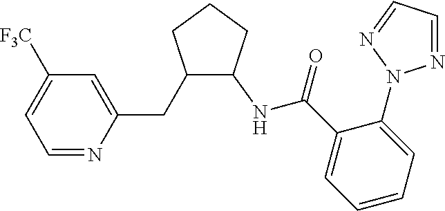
C(C1C(NC(C2=CC=CC=C2N2N=CC=N2)=O)CCC1)C1=CC([F3C])=CC=N1
